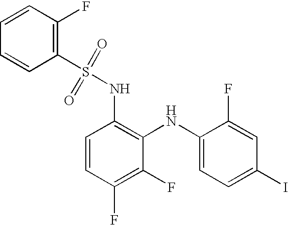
C1(S(=O)(=O)NC2=C(NC3=CC=C(I)C=C3F)C(F)=C(F)C=C2)=C(F)C=CC=C1
